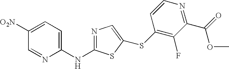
C1([O2N])=CC=C(NC2=NC=C(SC3=C(F)C(C(=O)OC)=NC=C3)S2)N=C1
